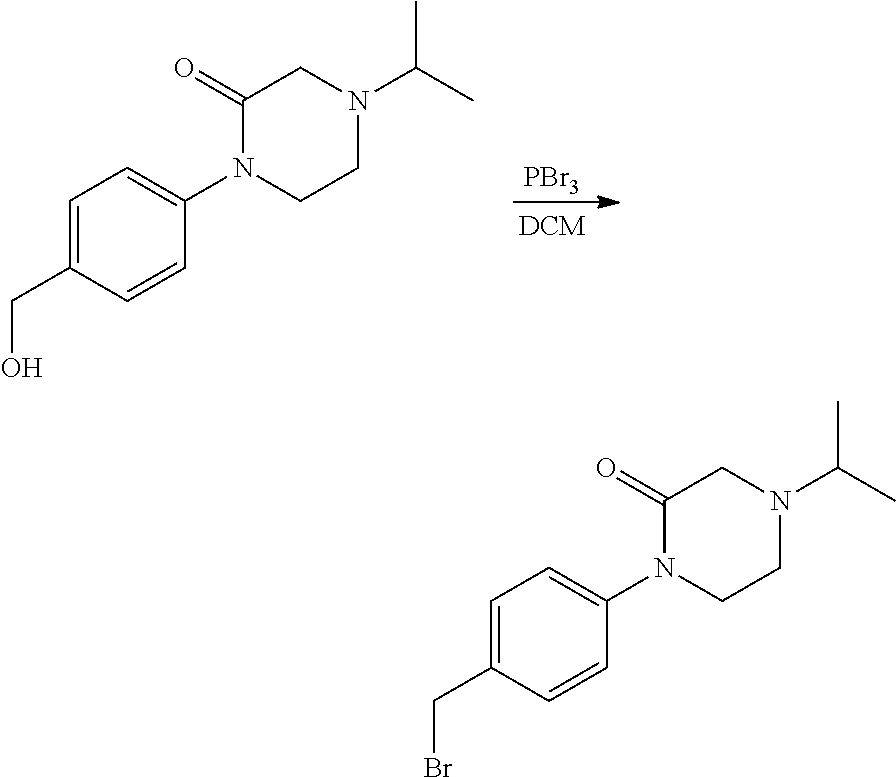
[PBr3].C1(=O)N(C2=CC=C(CO)C=C2)CCN(C(C)C)C1.C1(=O)N(C2=CC=C(CBr)C=C2)CCN(C(C)C)C1
